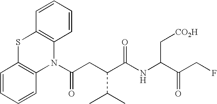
C1=CC=CC2=C1SC1=C(N2C(CC(C(NC(C(=O)CF)C[CO2H])=O)C(C)C)=O)C=CC=C1
